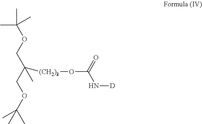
CC(C)(OCC(COC(C)(C)C)(C)[(CH2)k]OC(N[D])=O)C
